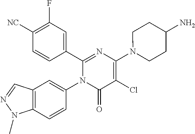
C1(C2=CC(F)=C([CN])C=C2)=NC(N2CCC(N)CC2)=C(Cl)C(=O)N1C1=CC2=C(C=C1)N(C)N=C2
